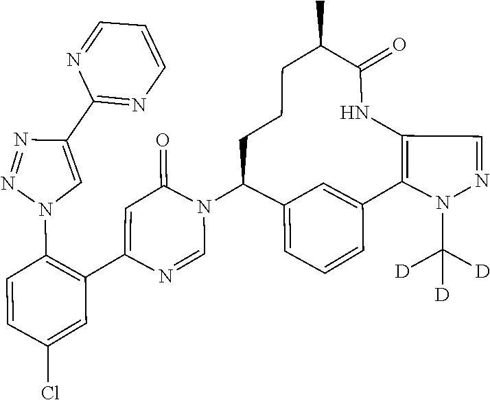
N1(C([D])([D])[D])C2=C(C=N1)NC(=O)C(C)CCCC(N1C=NC(C3=C(N4C=C(C5=NC=CC=N5)N=N4)C=CC(Cl)=C3)=CC1=O)C1=CC=CC2=C1
